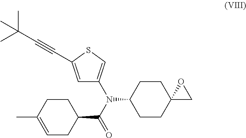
C1=C(C)CCC(C(N(C2CCC3(CC2)CO3)C2=CSC(C#CC(C)(C)C)=C2)=O)C1
